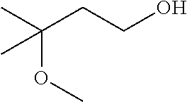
C(CCO)(C)(OC)C
